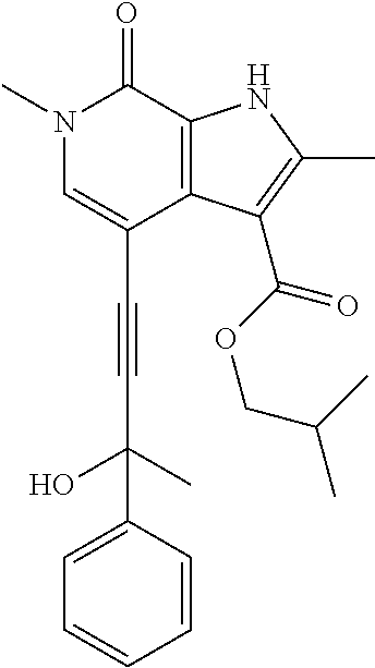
C(C1=CN(C)C(=O)C2=C1C(C(OCC(C)C)=O)=C(C)N2)#CC(O)(C)C1=CC=CC=C1
